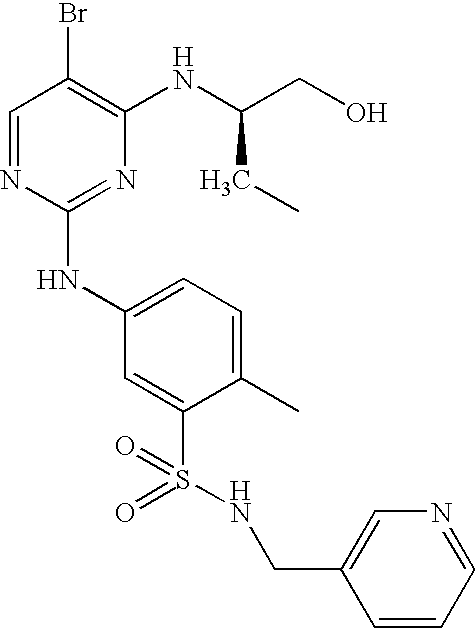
C1=NC(NC2=CC=C(C)C(S(=O)(=O)NCC3=CN=CC=C3)=C2)=NC(NC(CO)CC)=C1Br
